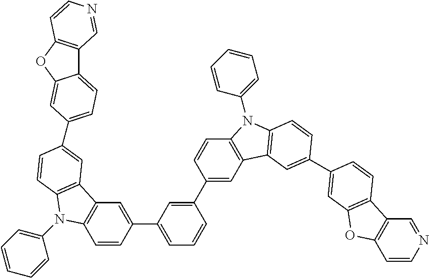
C1=CC(C2=CC=CC(C3=CC4=C(C=C3)N(C3=CC=CC=C3)C3=C4C=C(C4=CC5=C(C6=C(C=CN=C6)O5)C=C4)C=C3)=C2)=CC2=C1N(C1=CC=CC=C1)C1=C2C=C(C2=CC=C3C4=C(OC3=C2)C=CN=C4)C=C1
